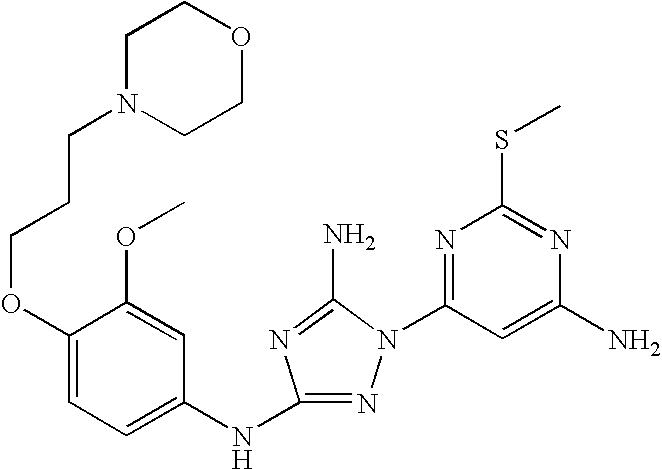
N1=C(NC2=CC=C(OCCCN3CCOCC3)C(OC)=C2)N=C(N)N1C1=NC(SC)=NC(N)=C1
